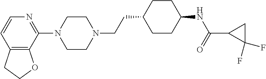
C12=C(C(N3CCN(CCC4CCC(NC(=O)C5C(F)(F)C5)CC4)CC3)=NC=C1)OCC2
